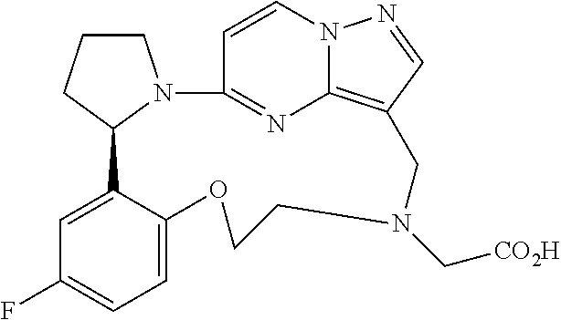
C1=CN2C3=C(C=N2)CN(C[CO2H])CCOC2=CC=C(F)C=C2C2CCCN2C1=N3
